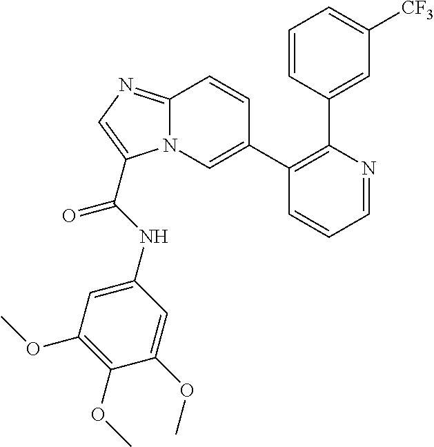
C1(C2=CN3C(=NC=C3C(=O)NC3=CC(OC)=C(OC)C(OC)=C3)C=C2)=C(C2=CC([CF3])=CC=C2)N=CC=C1
